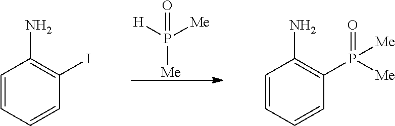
[H]P([Me])([Me])=O.C1=CC=CC(I)=C1N.C1=CC=CC(P([Me])(=O)[Me])=C1N
